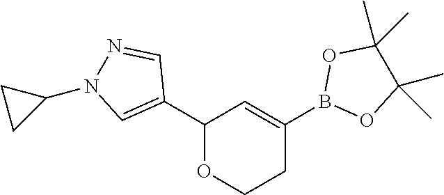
C1(C2C=C(B3OC(C)(C)C(C)(C)O3)CCO2)=CN(C2CC2)N=C1
